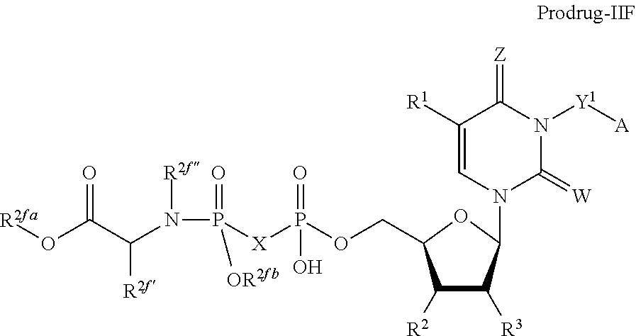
[X](P(OCC1C([R2])C([R3])C(N2C(=[W])N([Y1][A])C(=[Z])C([R1])=C2)O1)(=O)O)P(=O)(N([R2f])C(C(O[R2fa])=O)[R2f])[OR2fb]
